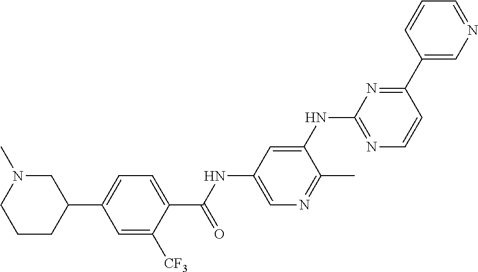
C1=C([CF3])C(C(NC2=CN=C(C)C(NC3=NC=CC(C4=CN=CC=C4)=N3)=C2)=O)=CC=C1C1CN(C)CCC1
